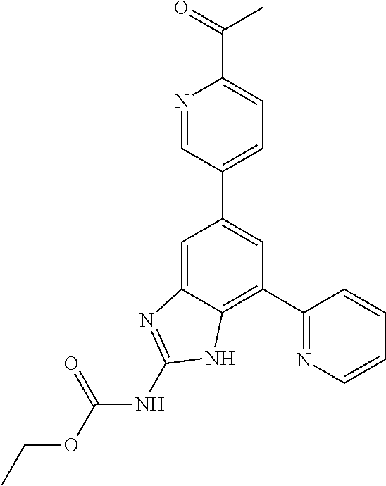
C1=C2C(=C(C3=NC=CC=C3)C=C1C1=CC=C(C(=O)C)N=C1)NC(NC(OCC)=O)=N2
